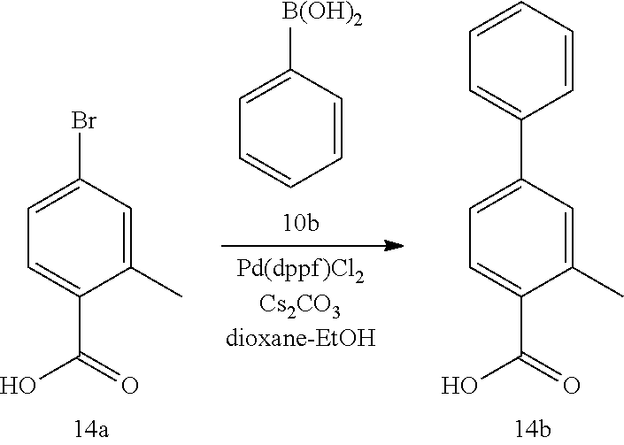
C1(C)=CC(Br)=CC=C1C(=O)O.C1(C)=CC(C2=CC=CC=C2)=CC=C1C(=O)O.C1=CC([B(OH)2])=CC=C1
